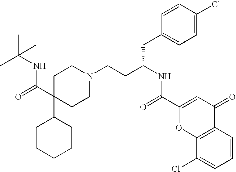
C1C(C(=O)NC(C)(C)C)(C2CCCCC2)CCN(CCC(CC2=CC=C(Cl)C=C2)NC(=O)C2=CC(=O)C3=C(O2)C(Cl)=CC=C3)C1
